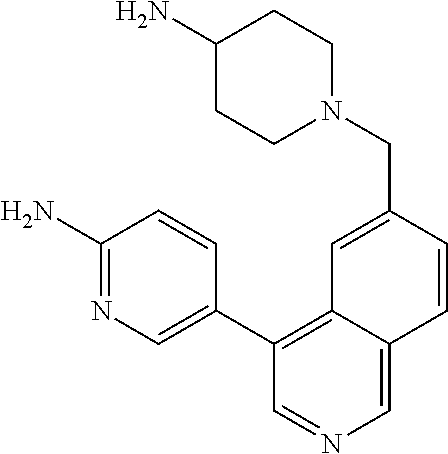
C1(N)=NC=C(C2=C3C(=CN=C2)C=CC(CN2CCC(N)CC2)=C3)C=C1
